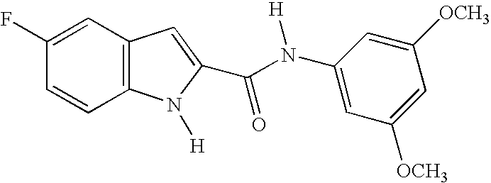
C12=C(C=CC(F)=C1)N([H])C(C(N(C1=CC([OCH3])=CC([OCH3])=C1)[H])=O)=C2
